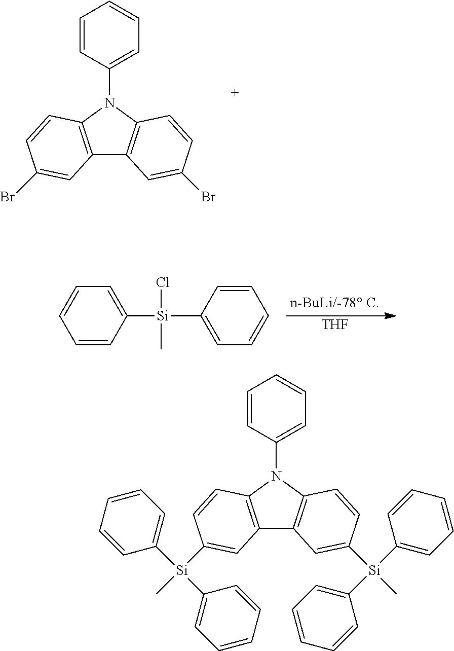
C12=C(N(C3=CC=CC=C3)C3=C1C=C(Br)C=C3)C=CC(Br)=C2.[THF].C1=CC([Si](C2=CC=CC=C2)(Cl)C)=CC=C1.C12=C(N(C3=CC=CC=C3)C3=C1C=C([Si](C1=CC=CC=C1)(C)C1=CC=CC=C1)C=C3)C=CC([Si](C1=CC=CC=C1)(C1=CC=CC=C1)C)=C2
